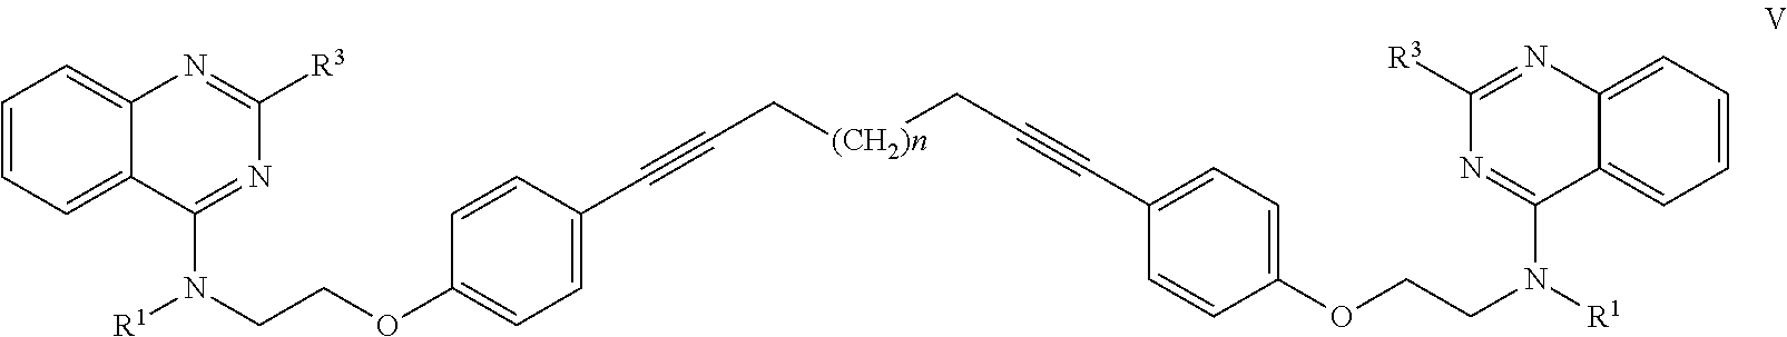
C1=CC=C2C(=C1)N=C([R3])N=C2N([R1])CCOC1=CC=C(C#CC[(CH2)n]CC#CC2=CC=C(OCCN([R1])C3=NC([R3])=NC4=CC=CC=C43)C=C2)C=C1
